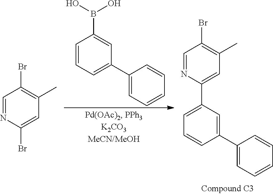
C1=CC=C(C2=CC=CC=C2)C=C1B(O)O.C1=NC(C2=CC=CC(C3=CC=CC=C3)=C2)=CC(C)=C1Br.C1=NC(Br)=CC(C)=C1Br
